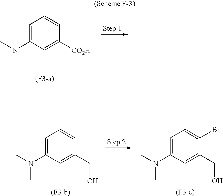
C1=C(N(C)C)C=C([CO2H])C=C1.C1=C(N(C)C)C=C(CO)C=C1.C1=C(N(C)C)C=C(CO)C(Br)=C1
